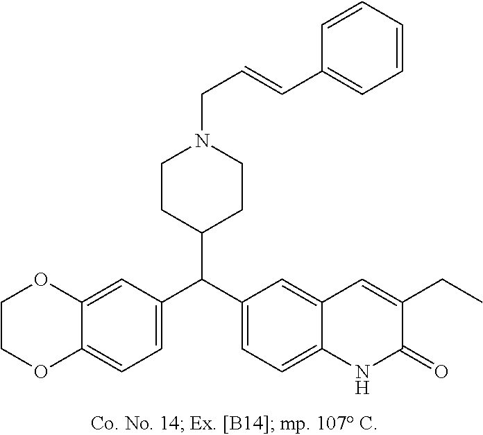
C1OC2=CC(C(C3=CC=C4C(=C3)C=C(CC)C(=O)N4)C3CCN(CC=CC4=CC=CC=C4)CC3)=CC=C2OC1
